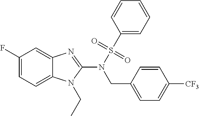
C1(F)=CC=C2C(=C1)N=C(N(S(C1=CC=CC=C1)(=O)=O)CC1=CC=C([CF3])C=C1)N2CC
